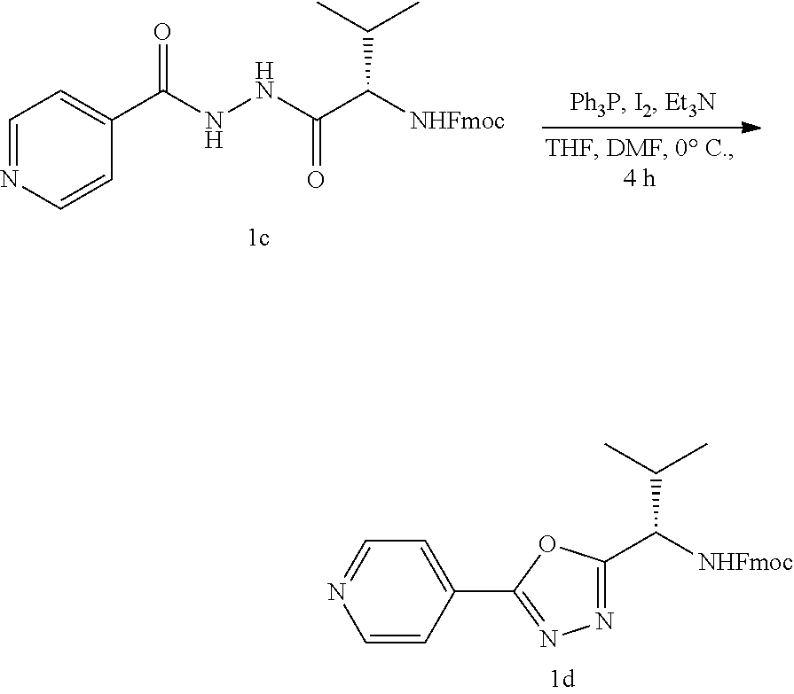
C(C(C)C)(C(=O)NNC(C1=CC=NC=C1)=O)[NHFmoc].C(C(C)C)([NHFmoc])C1=NN=C(C2=CC=NC=C2)O1
